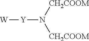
[W][Y]N([CH2COOM])[CH2COOM]
